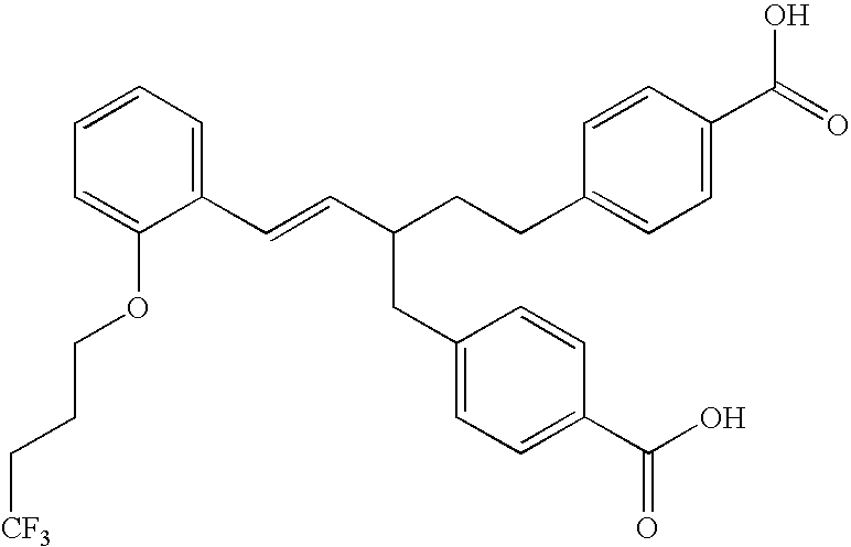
C(=CC(CCC1=CC=C(C(=O)O)C=C1)CC1=CC=C(C(O)=O)C=C1)C1=CC=CC=C1OCCC[CF3]
